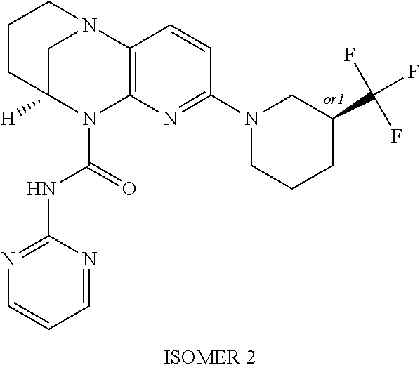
C1C2([H])N(C(=O)NC3=NC=CC=N3)C3=C(N1CCC2)C=CC(N1CC(C(F)(F)F)CCC1)=N3
